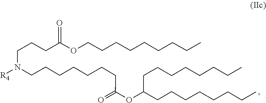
C(CCCCCCCOC(CCCN(CCCCCCCC(OC(CCCCCCCC)CCCCCCCC)=O)[R4])=O)C
